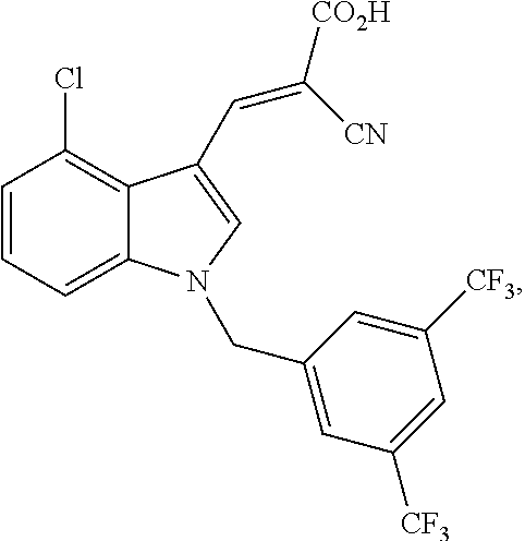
C1=CC=C2C(=C1Cl)C(C=C([CO2H])[CN])=CN2CC1=CC([CF3])=CC([CF3])=C1
